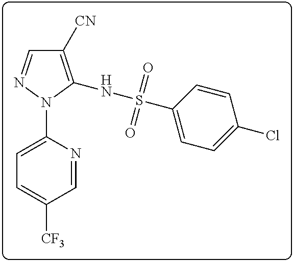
C1([CN])=C(NS(C2=CC=C(Cl)C=C2)(=O)=O)N(C2=CC=C([CF3])C=N2)N=C1
